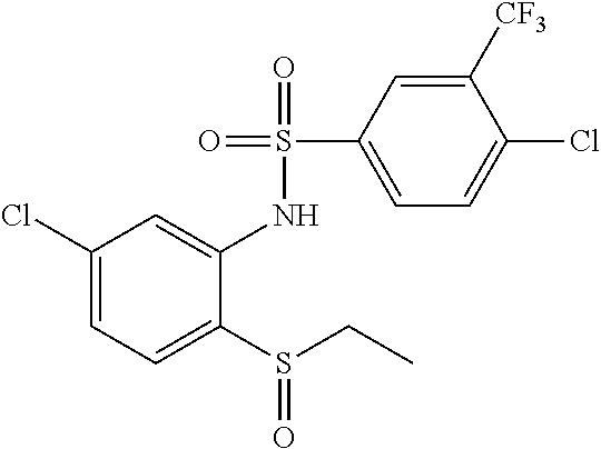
C1(Cl)=CC=C(S(CC)=O)C(NS(=O)(=O)C2=CC=C(Cl)C([CF3])=C2)=C1
